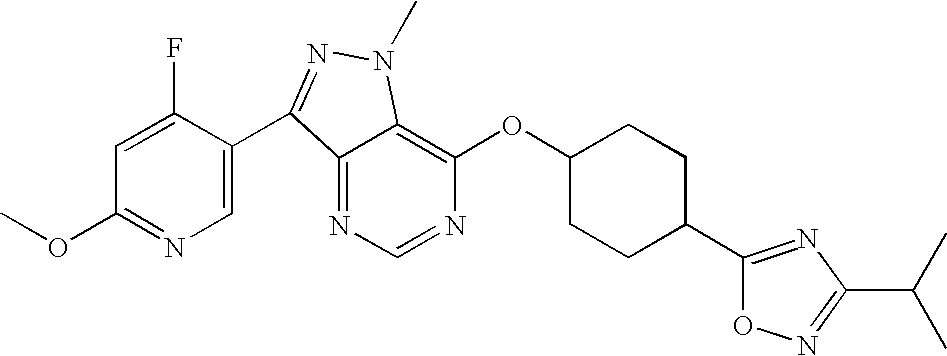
N1=CN=C2C(=C1OC1CCC(C3=NC(C(C)C)=NO3)CC1)N(C)N=C2C1=CN=C(OC)C=C1F
